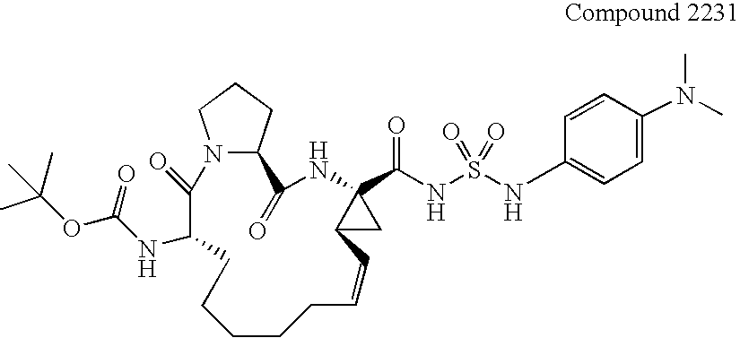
CC(OC(=O)NC1C(=O)N2C(CCC2)C(=O)NC2(C(NS(NC3=CC=C(N(C)C)C=C3)(=O)=O)=O)C(C2)C=CCCCCC1)(C)C
